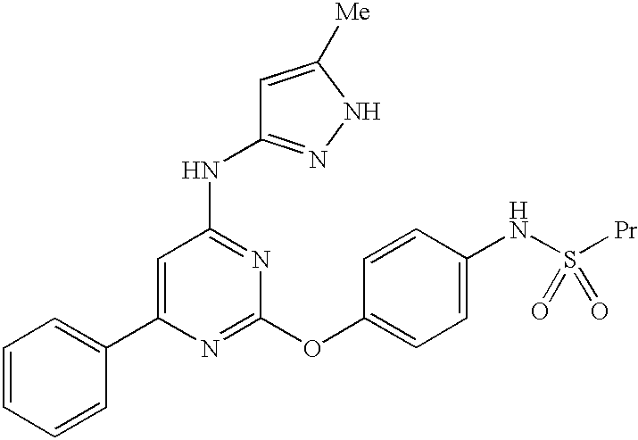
C1=CC=CC(C2=CC(NC3=NNC([Me])=C3)=NC(OC3=CC=C(NS([Pr])(=O)=O)C=C3)=N2)=C1
